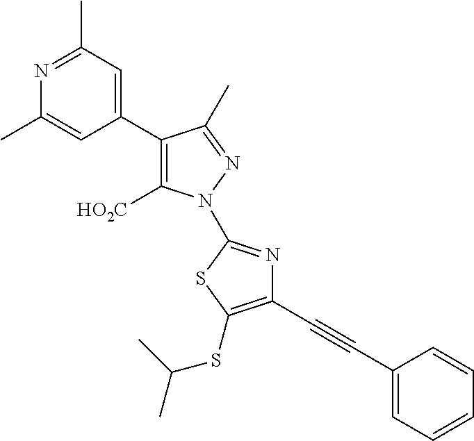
C1(C2=C([HO2C])N(C3=NC(C#CC4=CC=CC=C4)=C(SC(C)C)S3)N=C2C)=CC(C)=NC(C)=C1
